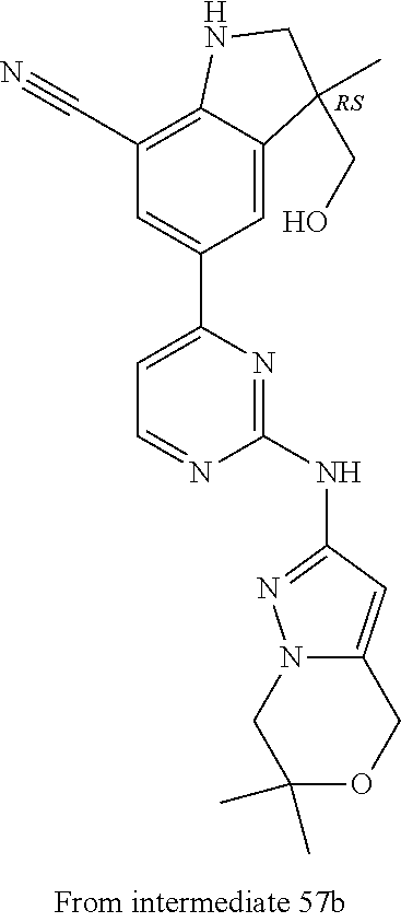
C1(NC2=NN3C(=C2)COC(C)(C)C3)=NC(C2=CC(C#N)=C3C(=C2)C(C)(CO)CN3)=CC=N1
